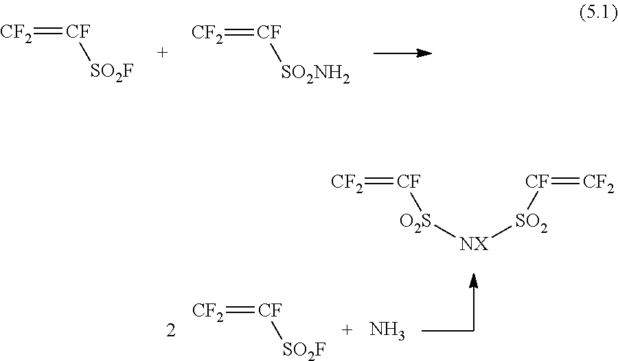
[CF2]=[CF][SO2F].[CF2]=[CF][SO2NH2].[CF2]=[CF][SO2F].N.[O2S]([NX][SO2][CF]=[CF2])[CF]=[CF2]
